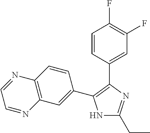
N1C(CC)=NC(C2=CC(F)=C(F)C=C2)=C1C1=CC2=C(C=C1)N=CC=N2
